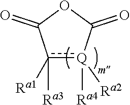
c1([Ra1])([Ra3])[Q]([Ra4])([Ra2])C(=O)OC1=O
